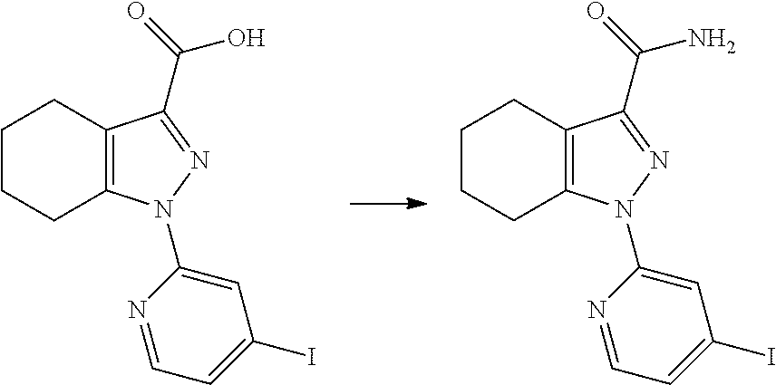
C12=C(CCCC1)N(C1=CC(I)=CC=N1)N=C2C(O)=O.C12=C(CCCC1)N(C1=CC(I)=CC=N1)N=C2C(N)=O
